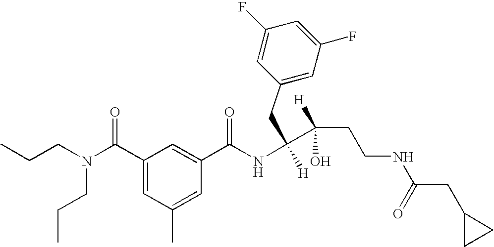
CCCN(C(C1=CC(C)=CC(C(NC(C(O)([H])CCNC(CC2CC2)=O)([H])CC2=CC(F)=CC(F)=C2)=O)=C1)=O)CCC
